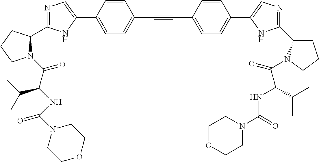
N1=C(C2N(C(C(NC(N3CCOCC3)=O)C(C)C)=O)CCC2)NC(C2=CC=C(C#CC3=CC=C(C4=CN=C(C5CCCN5C(=O)C(NC(=O)N5CCOCC5)C(C)C)N4)C=C3)C=C2)=C1
